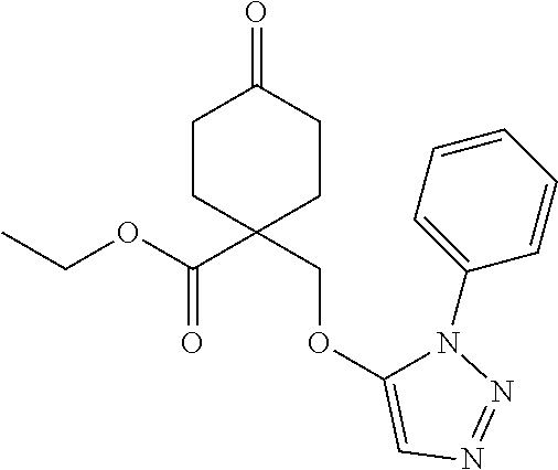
O=C1CCC(COC2=CN=NN2C2=CC=CC=C2)(C(=O)OCC)CC1
